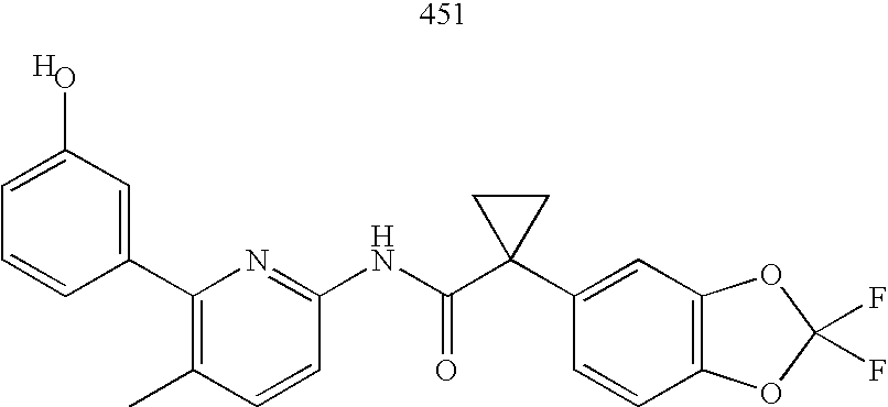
C1=C(O)C=C(C2=C(C)C=CC(NC(C3(C4=CC5=C(C=C4)OC(F)(F)O5)CC3)=O)=N2)C=C1.[H]
